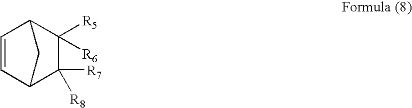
C1=CC2C([R5])([R6])C([R7])([R8])C1C2
